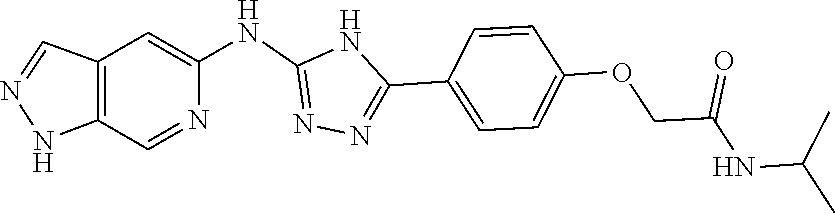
CC(NC(COC1=CC=C(C2=NN=C(NC3=CC4=C(NN=C4)C=N3)N2)C=C1)=O)C
